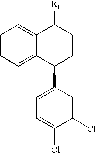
C1=CC=C2C(=C1)C([R1])CCC2C1=CC=C(Cl)C(Cl)=C1
